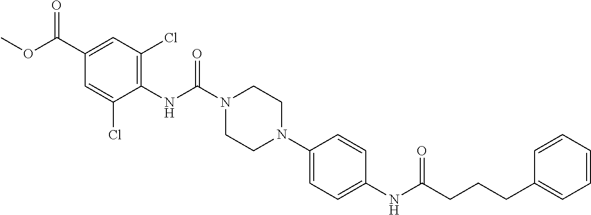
C1(NC(N2CCN(C3=CC=C(NC(CCCC4=CC=CC=C4)=O)C=C3)CC2)=O)=C(Cl)C=C(C(OC)=O)C=C1Cl
